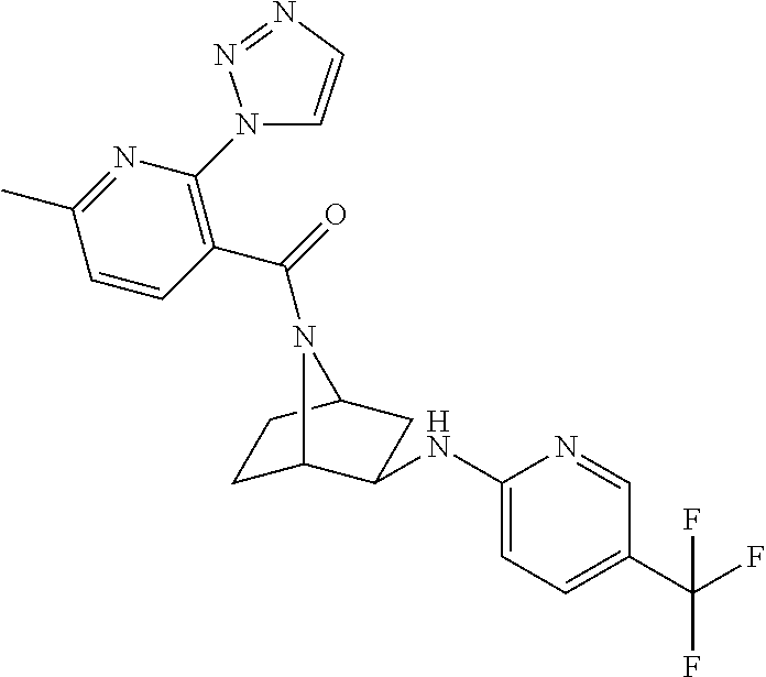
C1(NC2C3CCC(C2)N3C(=O)C2=C(N3C=CN=N3)N=C(C)C=C2)=CC=C(C(F)(F)F)C=N1
